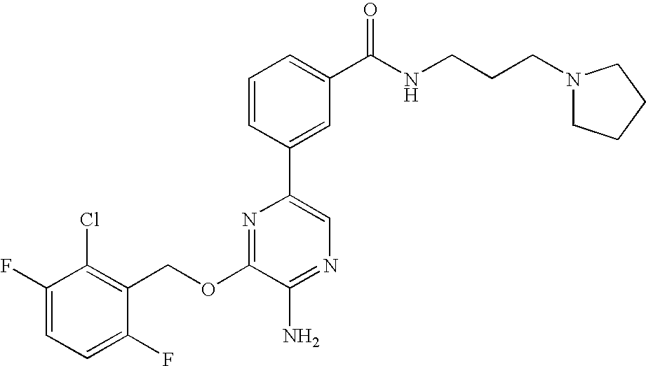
C1(OCC2=C(Cl)C(F)=CC=C2F)=NC(C2=CC(C(NCCCN3CCCC3)=O)=CC=C2)=CN=C1N
